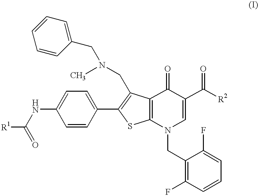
C1=CC(C2=C(CN(C)CC3=CC=CC=C3)C3=C(S2)N(CC2=C(F)C=CC=C2F)C=C(C([R2])=O)C3=O)=CC=C1NC(=O)[R1]
